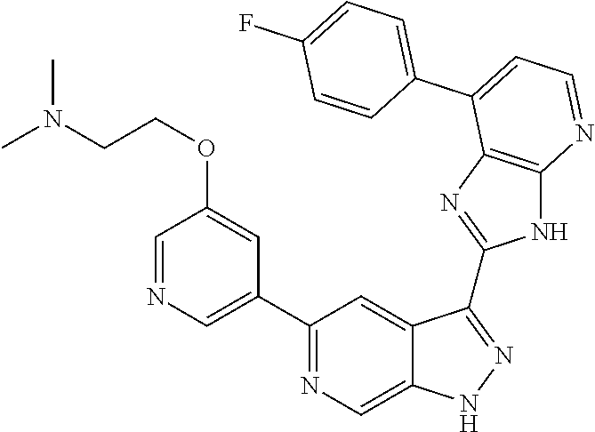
C1(C2=NC=C3C(=C2)C(C2=NC4=C(N2)N=CC=C4C2=CC=C(F)C=C2)=NN3)=CN=CC(OCCN(C)C)=C1
